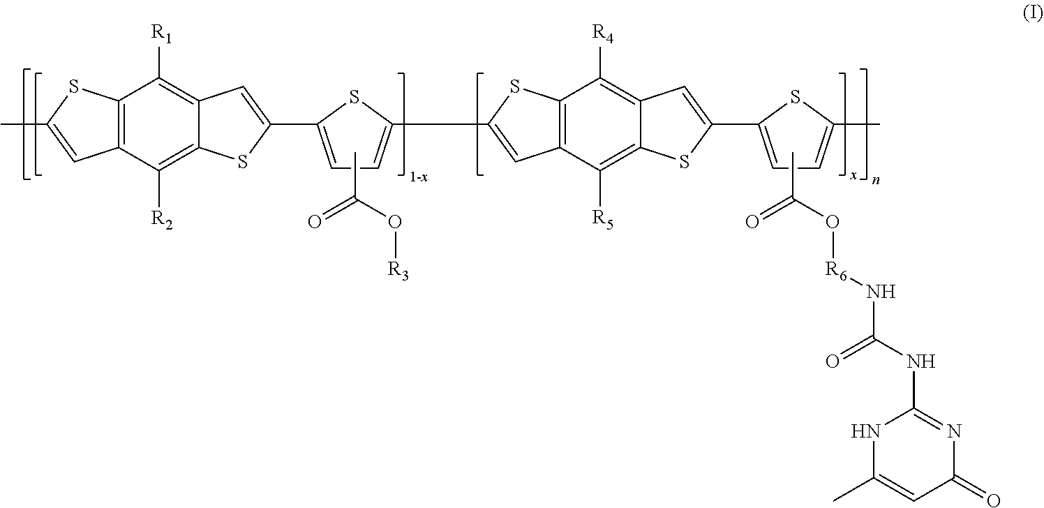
CC1=CC2=C(S1)C([R1])=C1C(=C2[R2])SC(C2=CC=C(C3=CC4=C(S3)C([R4])=C3C(=C4[R5])SC(C4=CC=C(C)S4)=C3)S2)=C1.CC(O[R3])=O.CC(O[R6]NC(NC1=NC(=O)C=C(C)N1)=O)=O
